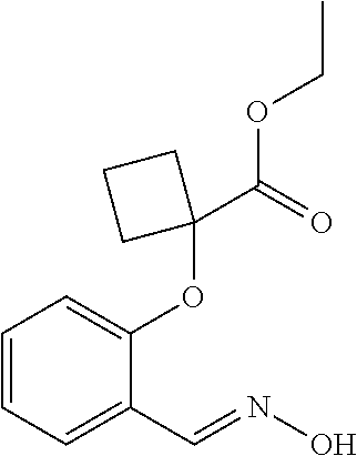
C1=CC=C(C=NO)C(OC2(C(OCC)=O)CCC2)=C1
